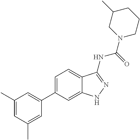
C1(C)=CC(C)=CC(C2=CC=C3C(=C2)NN=C3NC(=O)N2CCCC(C)C2)=C1
